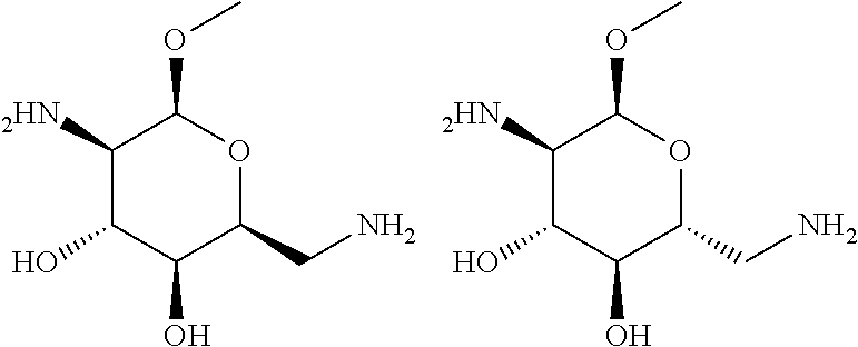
C1([2HN])C(O)C(O)C(CN)OC1OC.C1([2HN])C(O)C(O)C(CN)OC1OC
